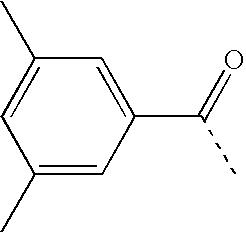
C1=C(C(=O)C)C=C(C)C=C1C
